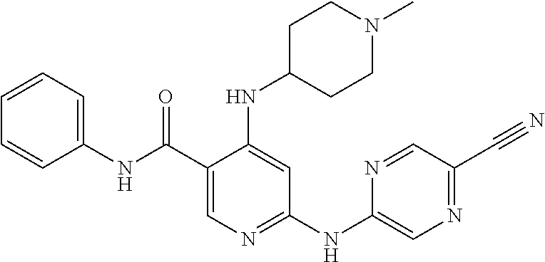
C1(C(NC2=CC=CC=C2)=O)=CN=C(NC2=CN=C(C#N)C=N2)C=C1NC1CCN(C)CC1
